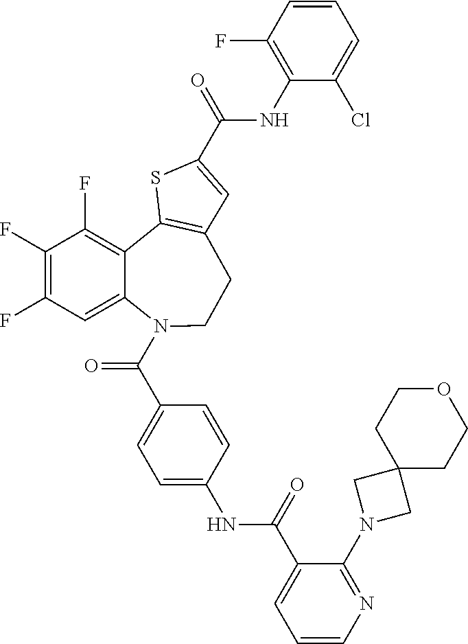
C1(F)=C(F)C=C2C(=C1F)C1=C(CCN2C(=O)C2=CC=C(NC(=O)C3=CC=CN=C3N3CC4(C3)CCOCC4)C=C2)C=C(C(NC2=C(F)C=CC=C2Cl)=O)S1
